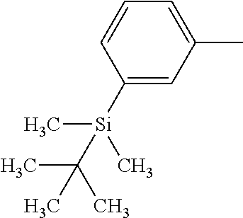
CC1=CC=CC([Si](C)(C)C(C)(C)C)=C1
